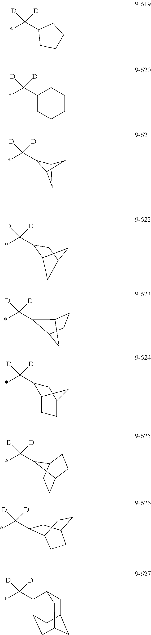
[D]C(C1CCCC1)(*)[D].C1(C(*)([D])[D])CCCCC1.*C(C1C2CC1C2)([D])[D].*C(C1C2CC(C1)C2)([D])[D].*C(C1C2CCC1C2)([D])[D].*C(C1C2CCC(C1)C2)([D])[D].C1C2CCC(C1)C2C(*)([D])[D].*C(C1CC2CCC1CC2)([D])[D].*C(C1C2CC3CC(CC1C3)C2)([D])[D]
